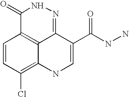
C1=CC(Cl)=C2C3=C1C(=O)NN=C3C(C(NN)=O)=CN2
